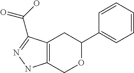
C12=C(COC(C3=CC=CC=C3)C1)NN=C2C(O)=O
